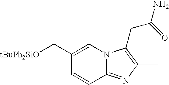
[tBuPh2SiO]CC1=CN2C(=NC(C)=C2CC(=O)N)C=C1
